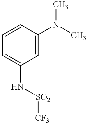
C1=CC(N(C)C)=CC(N[SO2][CF3])=C1
